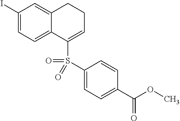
C1(I)=CC=C2C(=C1)CCC=C2S(=O)(C1=CC=C(C(OC)=O)C=C1)=O
